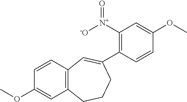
C12=C(CCCC(C3=C([N+]([-O])=O)C=C(OC)C=C3)=C1)C=C(OC)C=C2
